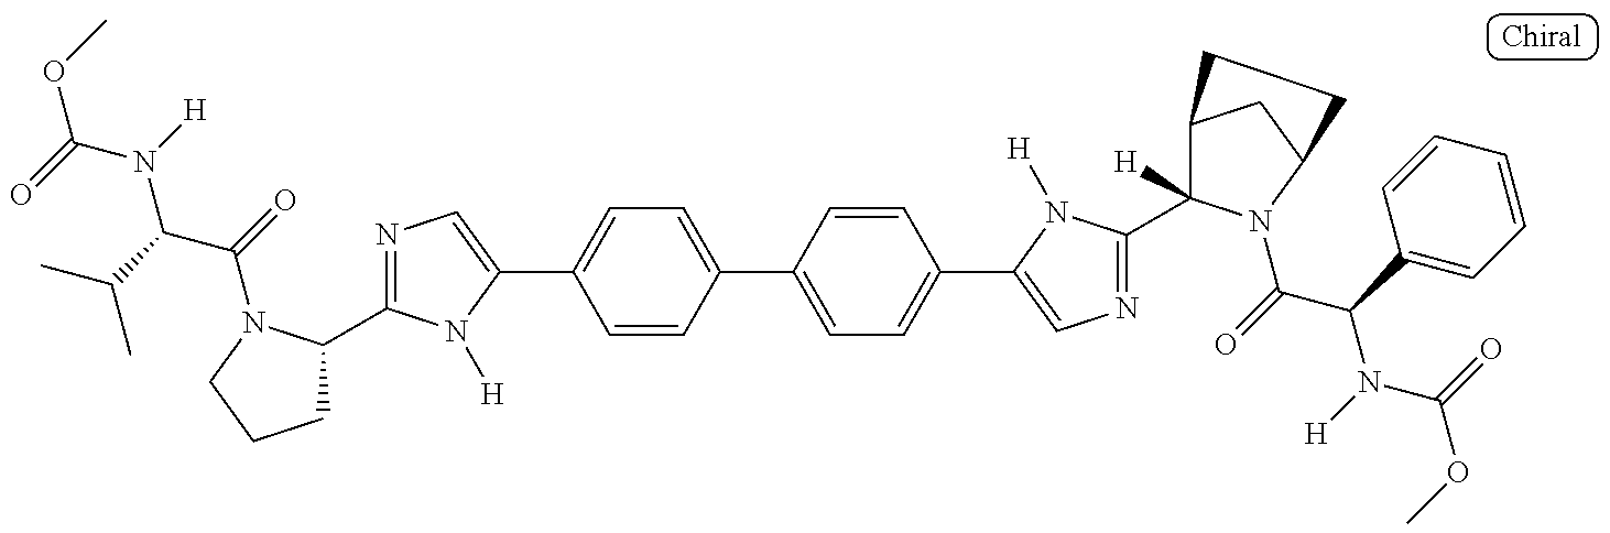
COC(N(C(C(=O)N1C(C2=NC=C(C3=CC=C(C4=CC=C(C5=CN=C(C6([H])C7CC(N6C(=O)C(C6=CC=CC=C6)N([H])C(=O)OC)CC7)N5[H])C=C4)C=C3)N2[H])CCC1)C(C)C)[H])=O
